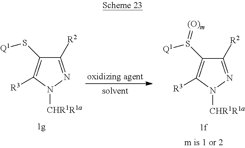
C1([R2])=NN([CHR1R1a])C([R3])=C1S[Q1].C1([R2])=NN([CHR1R1a])C([R3])=C1S([Q1])=[(O)m]
